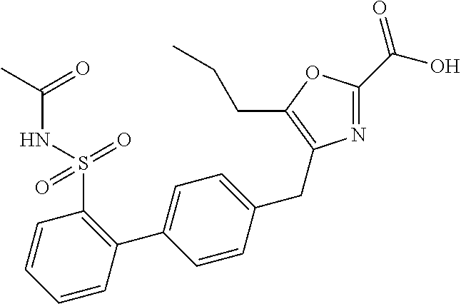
N1=C(C(O)=O)OC(CCC)=C1CC1=CC=C(C2=C(S(=O)(NC(=O)C)=O)C=CC=C2)C=C1
